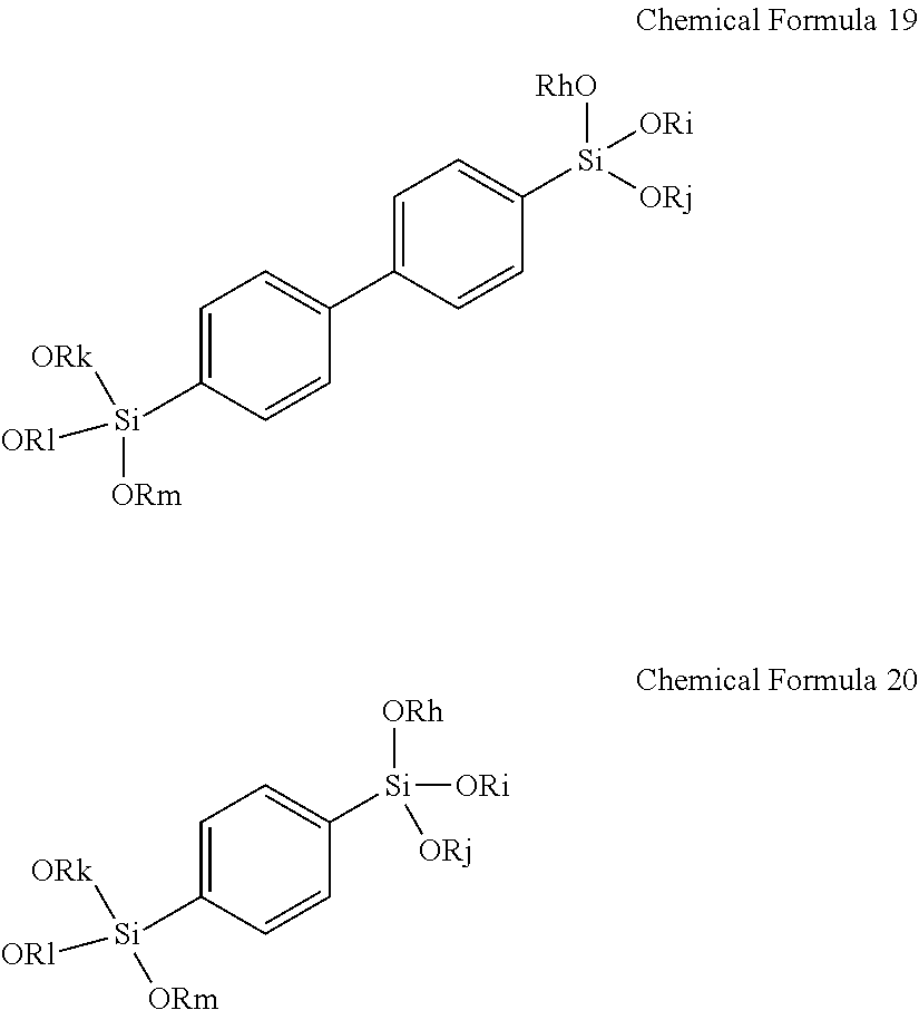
C1=C([Si]([ORm])([ORl])[ORk])C=CC(C2=CC=C([Si]([RhO])([ORj])[ORi])C=C2)=C1.C1=C([Si]([ORm])([ORl])[ORk])C=CC([Si]([ORh])([ORj])[ORi])=C1
